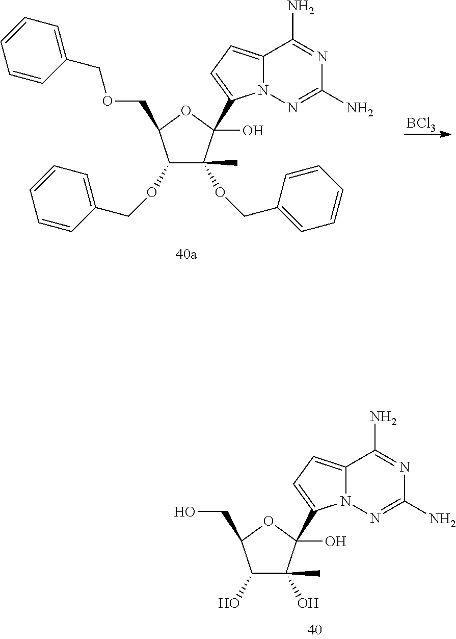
C1(O)C(C)(O)C(O)(C2=CC=C3N2N=C(N)N=C3N)OC1CO.C1(OCC2=CC=CC=C2)C(C)(OCC2=CC=CC=C2)C(O)(C2=CC=C3N2N=C(N)N=C3N)OC1COCC1=CC=CC=C1.[BCl3]
